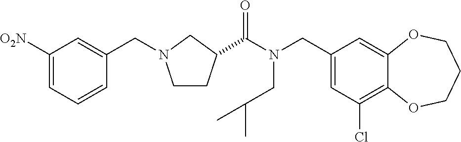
C1(CN(C(=O)C2CCN(CC3=CC([O2N])=CC=C3)C2)CC(C)C)=CC(Cl)=C2C(=C1)OCCCO2
